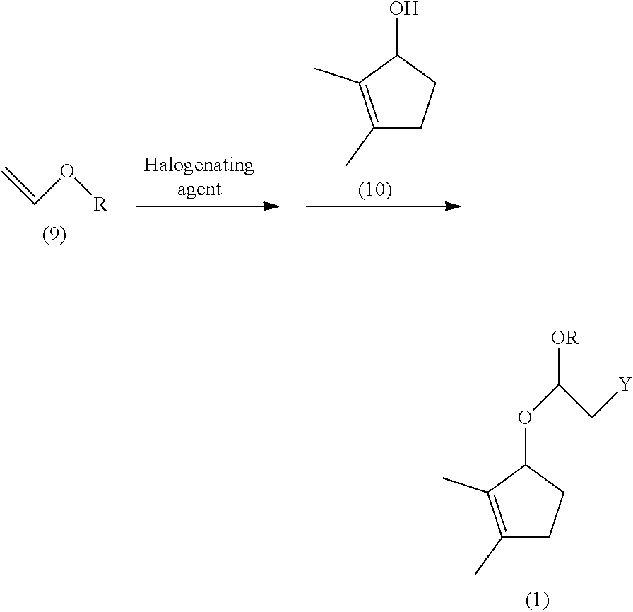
C=CO[R].C1(C)=C(C)C(O)CC1.C1(C)=C(C)C(OC(C[Y])[OR])CC1
